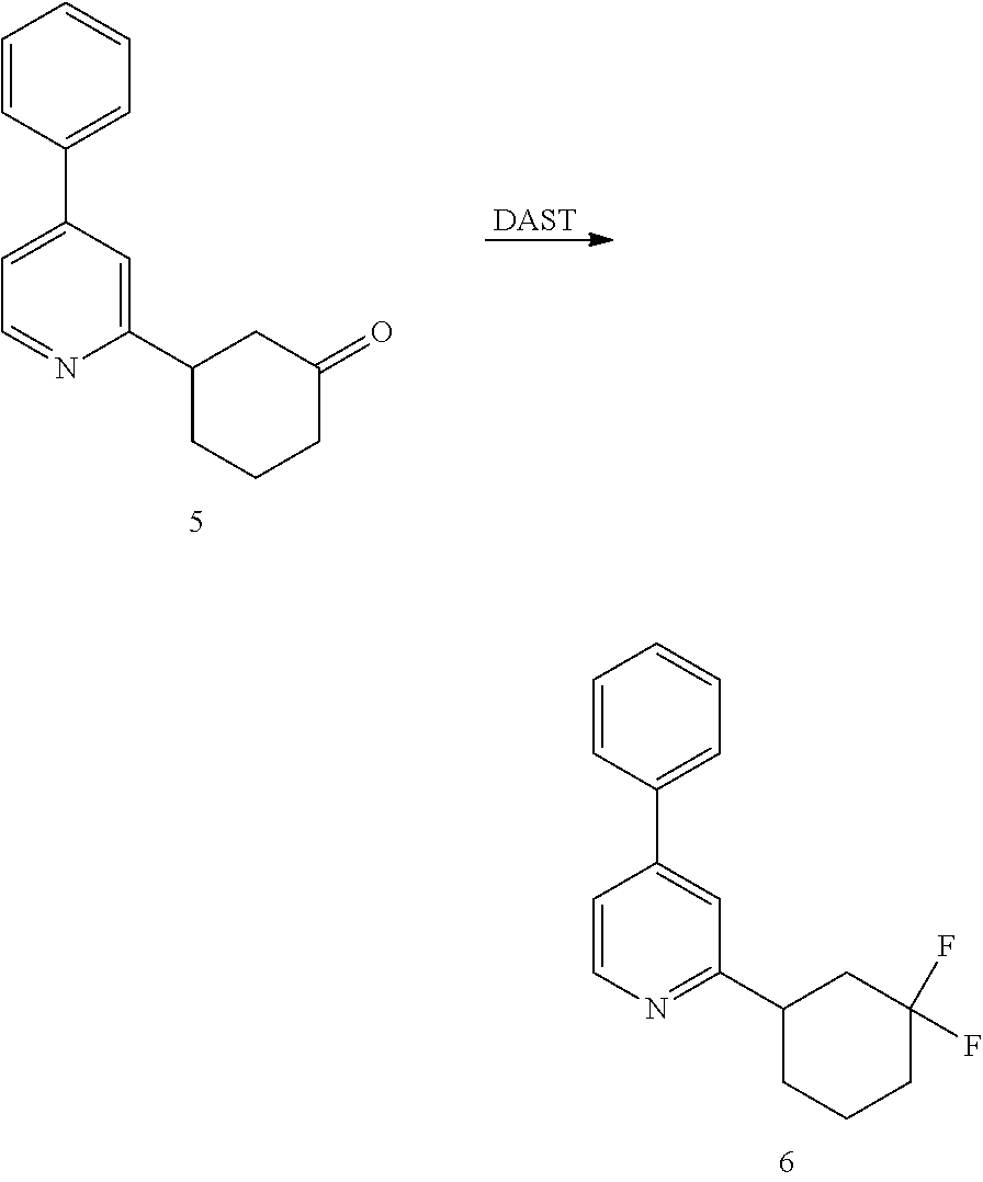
C1=C(C2=CC=CC=C2)C=C(C2CCCC(=O)C2)N=C1.[DAST].C1=CN=C(C2CCCC(F)(F)C2)C=C1C1=CC=CC=C1
